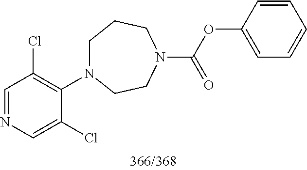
C1=NC=C(Cl)C(N2CCCN(C(OC3=CC=CC=C3)=O)CC2)=C1Cl
